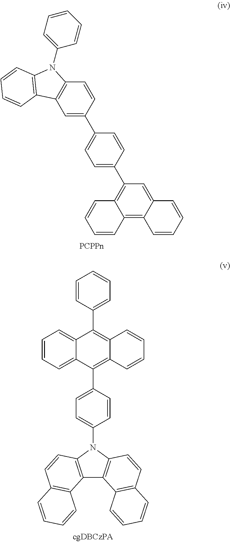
C12=C(C=C(C3=CC=C(C4=C5C(=C6C(=C4)C=CC=C6)C=CC=C5)C=C3)C=C1)C1=C(N2C2=CC=CC=C2)C=CC=C1.C1=CC(C2=C3C(=C(C4=CC=C(N5C6=C(C7=C5C=CC5=C7C=CC=C5)C5=C(C=C6)C=CC=C5)C=C4)C4=CC=CC=C24)C=CC=C3)=CC=C1
